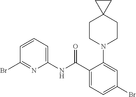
C1(Br)=NC(NC(C2=CC=C(Br)C=C2N2CCC3(CC2)CC3)=O)=CC=C1
